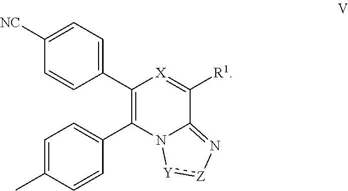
C1(C2=C(C3=CC=C(C)C=C3)N3C(=N[Z]:[Y]3)C([R1])=[X]2)=CC=C([NC])C=C1
